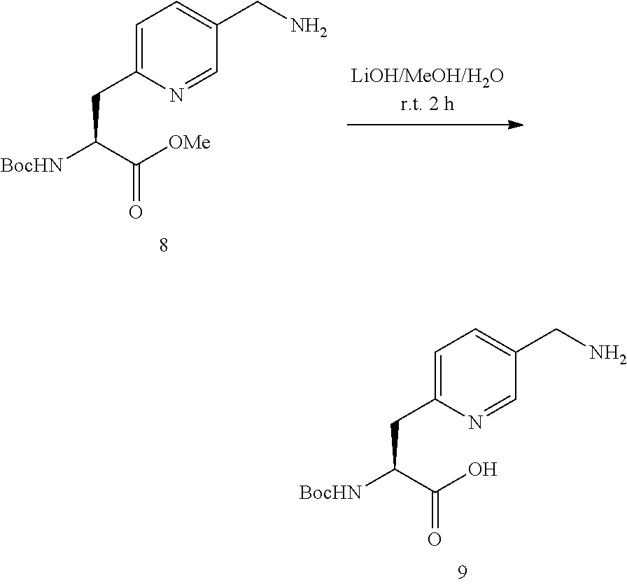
C(CC1=CC=C(CN)C=N1)([BocHN])C([OMe])=O.C(CC1=CC=C(CN)C=N1)([BocHN])C(O)=O
